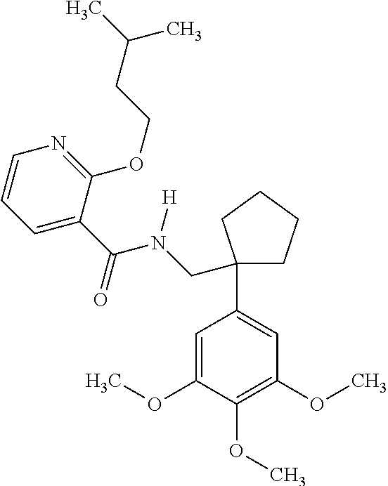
C1=C(C(N(CC2(C3=CC(OC)=C(OC)C(OC)=C3)CCCC2)[H])=O)C(OCCC(C)C)=NC=C1
